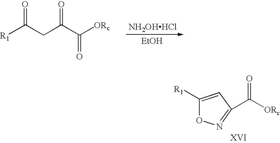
[NH2OHHCl].[EtOH].[R1]C(CC(C([ORc])=O)=O)=O.C1([R1])=CC(C([ORc])=O)=NO1
